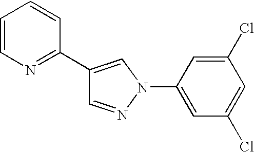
C1(C2=NC=CC=C2)=CN(C2=CC(Cl)=CC(Cl)=C2)N=C1
